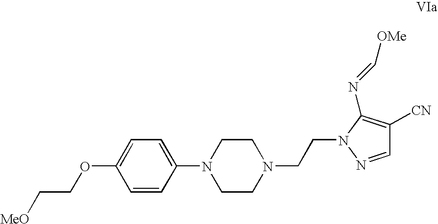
C1=CC(OCC[MeO])=CC=C1N1CCN(CCN2N=CC([CN])=C2N=C[OMe])CC1
